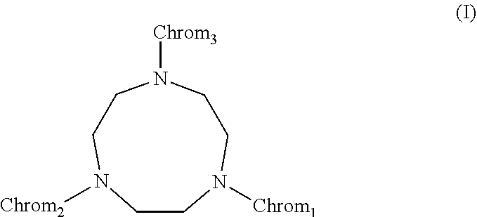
C1CN([Chrom2])CCN([Chrom3])CCN1[Chrom1]
